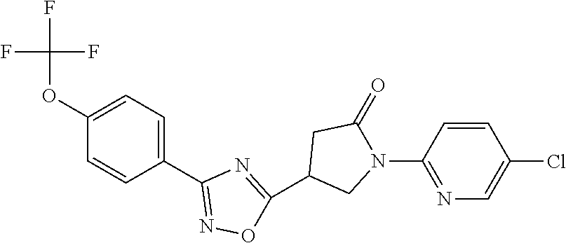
C1(OC(F)(F)F)=CC=C(C2=NOC(C3CN(C4=NC=C(Cl)C=C4)C(=O)C3)=N2)C=C1
